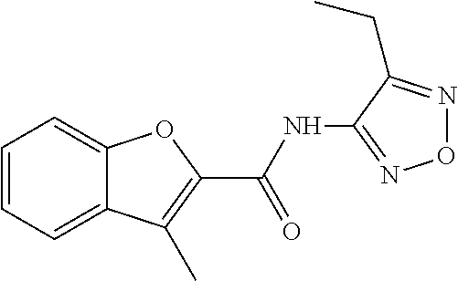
C12=CC=CC=C1OC(C(=O)NC1=NON=C1CC)=C2C
